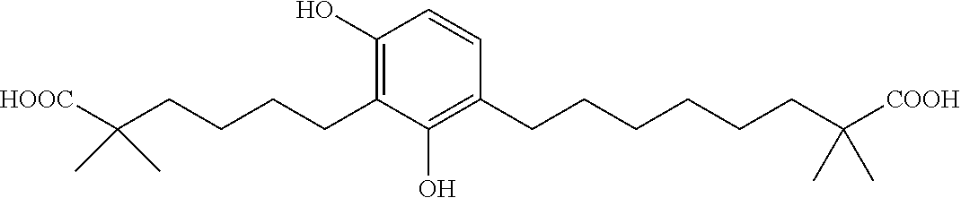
C1=CC(CCCCCCC(C)(C)[COOH])=C(O)C(CCCCC(C)(C)[HOOC])=C1O
